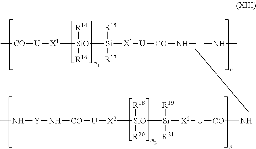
C[CO][U][X1][SiO]([R14])([R16])[Si]([R15])([R17])[X1][U][CO]N[T]NC.N([CO][U][X2][SiO]([R18])([R20])[Si]([R19])([R21])[X2][U][CO]N)[Y]NC
